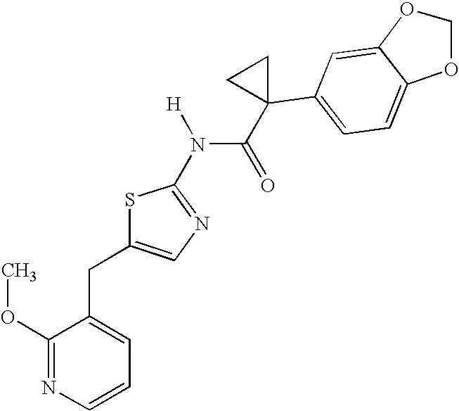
C1(OC)=NC=CC=C1CC1=CN=C(N(C(=O)C2(C3=CC=C4C(=C3)OCO4)CC2)[H])S1
